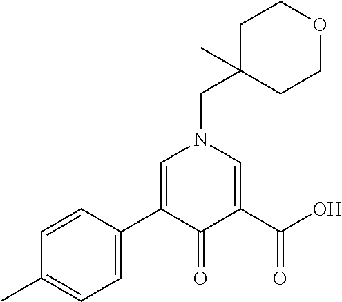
C1C(C)(CN2C=C(C3=CC=C(C)C=C3)C(=O)C(C(=O)O)=C2)CCOC1
